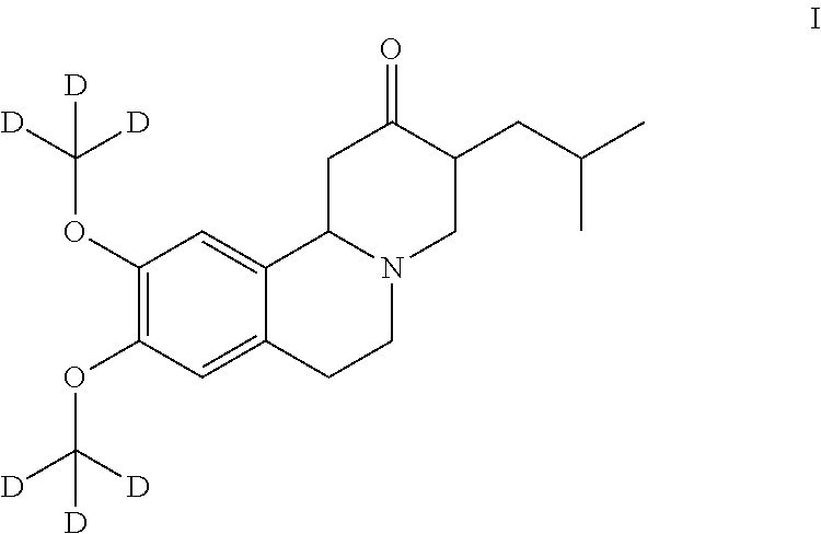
C1(OC([D])([D])[D])=C(OC([D])([D])[D])C=C2C3CC(=O)C(CC(C)C)CN3CCC2=C1
